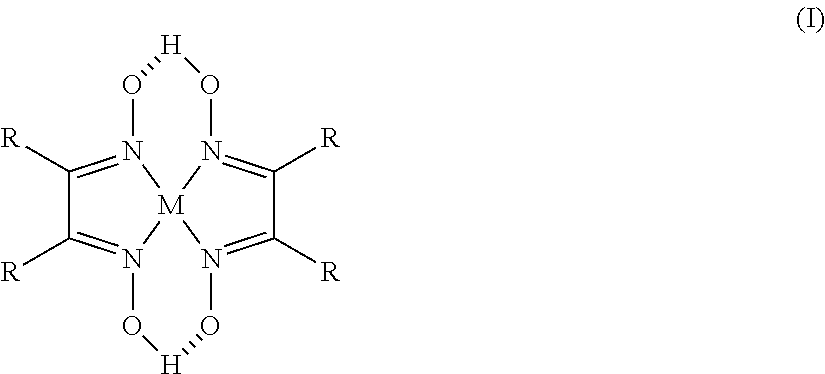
C1([R])=N2[M]34N(=C1[R])O[H]ON3=C([R])C([R])=N4O[H]O2
